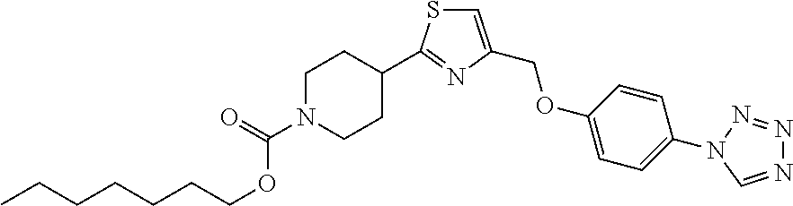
CCCCCCCOC(N1CCC(C2=NC(COC3=CC=C(N4N=NN=C4)C=C3)=CS2)CC1)=O
